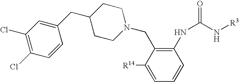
C1=C([R14])C(CN2CCC(CC3=CC(Cl)=C(Cl)C=C3)CC2)=C(NC(N[R3])=O)C=C1
